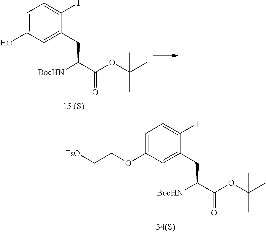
C1=C(O)C=C(CC(C(=O)OC(C)(C)C)[BocHN])C(I)=C1.C1=C(OCC[TsO])C=C(CC(C(=O)OC(C)(C)C)[BocHN])C(I)=C1
